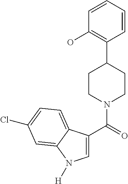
C1(C2CCN(C(=O)C3=CN([H])C4=CC(Cl)=CC=C34)CC2)=C(O)C=CC=C1
